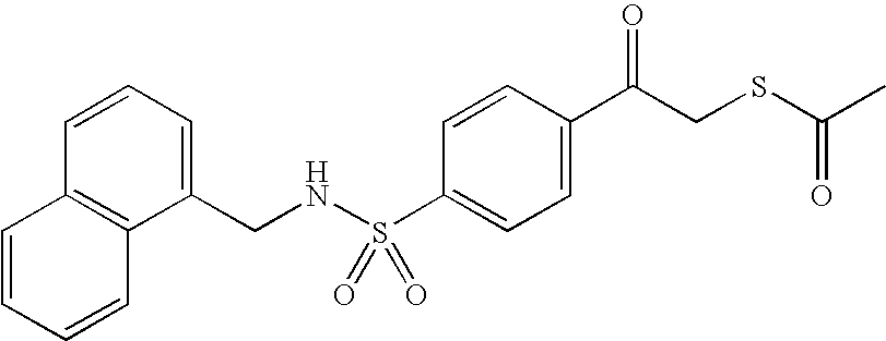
C1=C(C(CSC(C)=O)=O)C=CC(S(NCC2=CC=CC3=C2C=CC=C3)(=O)=O)=C1
